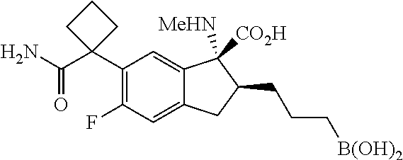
C1(C2(C(N)=O)CCC2)=C(F)C=C2C(=C1)C([MeHN])([CO2H])C(CCC[B(OH)2])C2
